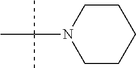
C1CCCCN1C(C)(C)C
